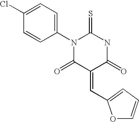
N1C(=S)N(C2=CC=C(Cl)C=C2)C(=O)C(=CC2=CC=CO2)C1=O
